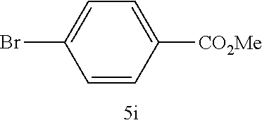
C1=C(Br)C=CC([CO2Me])=C1
